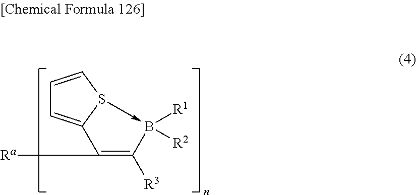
C1=CS2->B([R2])([R1])C([R3])=C([Ra])C2=C1
